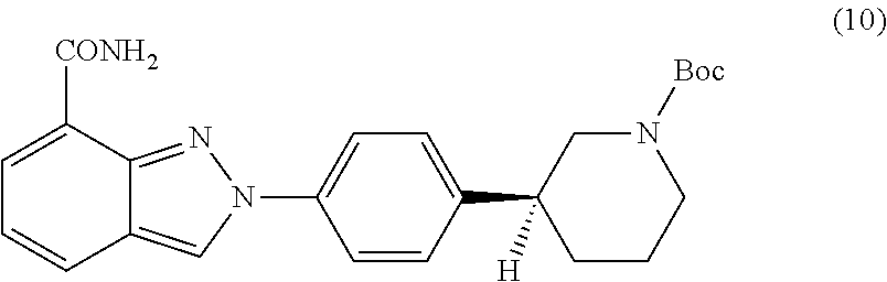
C1=C([CONH2])C2=NN(C3=CC=C(C4([H])CCCN([Boc])C4)C=C3)C=C2C=C1
